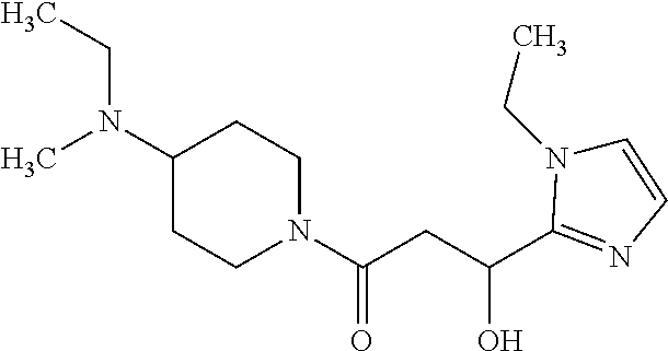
CN(C1CCN(C(CC(O)C2=NC=CN2CC)=O)CC1)CC
